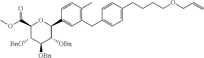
C1(C(OC)=O)C([BnO])C([OBn])C([OBn])C(C2=CC(CC3=CC=C(CCCCOCC=C)C=C3)=C(C)C=C2)O1
